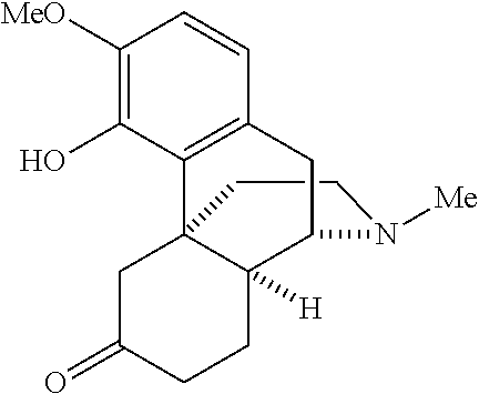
C1CN([Me])C2C3([H])C1(C1=C(C=CC([MeO])=C1O)C2)CC(=O)CC3
